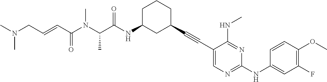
CN(CC=CC(N(C(C(NC1CC(C#CC2=CN=C(NC3=CC(F)=C(OC)C=C3)N=C2NC)CCC1)=O)C)C)=O)C
